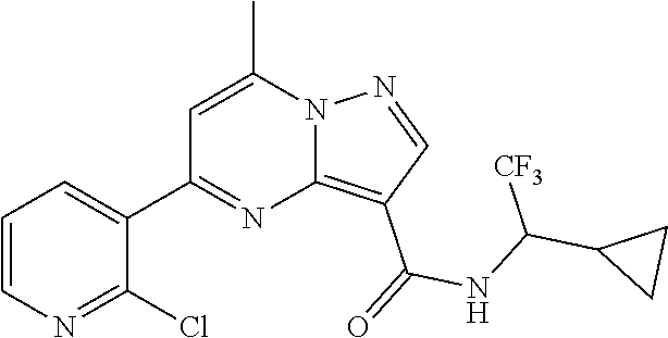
C12=C(C(=O)NC(C3CC3)[CF3])C=NN1C(C)=CC(C1=CC=CN=C1Cl)=N2
